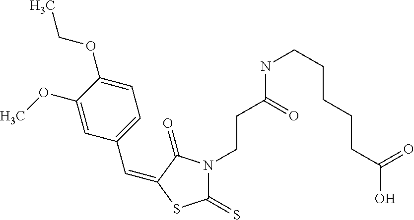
C(C1=CC=C(OCC)C(OC)=C1)=C1C(=O)N(CCC(NCCCCCC(O)=O)=O)C(=S)S1
